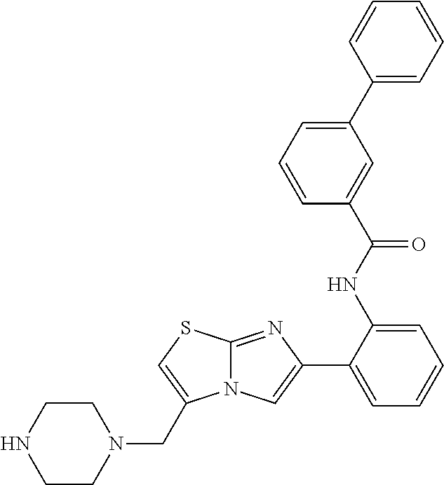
C1(NC(=O)C2=CC(C3=CC=CC=C3)=CC=C2)=CC=CC=C1C1=CN2C(=N1)SC=C2CN1CCNCC1
